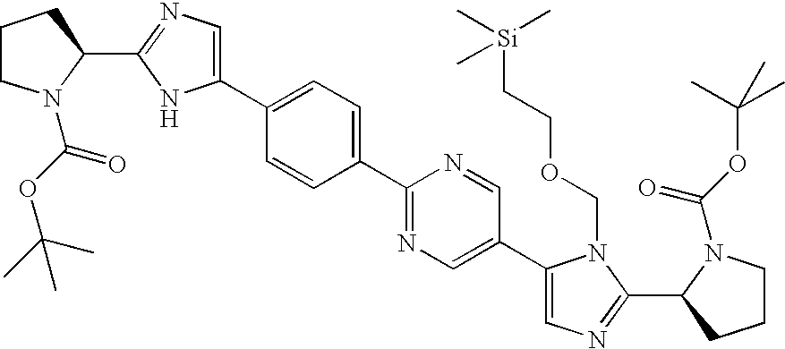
C1CN(C(=O)OC(C)(C)C)C(C2=NC=C(C3=CC=C(C4=NC=C(C5=CN=C(C6CCCN6C(=O)OC(C)(C)C)N5COCC[Si](C)(C)C)C=N4)C=C3)N2)C1
